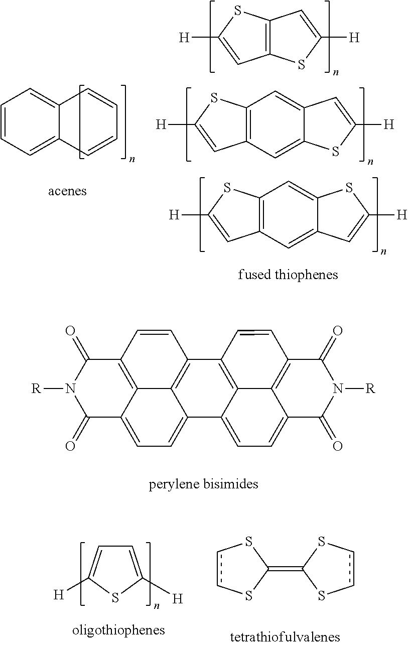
C12=C(C=C([H])S1)C=C1C(=C2)C=C([H])S1.C12=C(SC([H])=C1)C=C([H])S2.C12=C(C=C([H])S1)C=C1C(=C2)SC([H])=C1.C1=CC=C2C(=C1)C=CC=C2.C1(=O)N([R])C(=O)C2=CC=C3C4=C(C=CC1=C24)C1=C2C3=CC=C3C2=C(C=C1)C(=O)N([R])C3=O.C1=C([H])SC([H])=C1.c1cSC(=C2SccS2)S1
